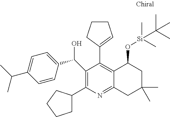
C1=C(C(C)C)C=CC(C(O)C2=C(C3CCCC3)N=C3C(=C2C2=CCCC2)C(O[Si](C)(C)C(C)(C)C)CC(C)(C)C3)=C1
